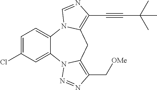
C1=C(Cl)C=C2C(=C1)N1C(=C(C#CC(C)(C)C)N=C1)CC1=C(C[OMe])N=NN21
